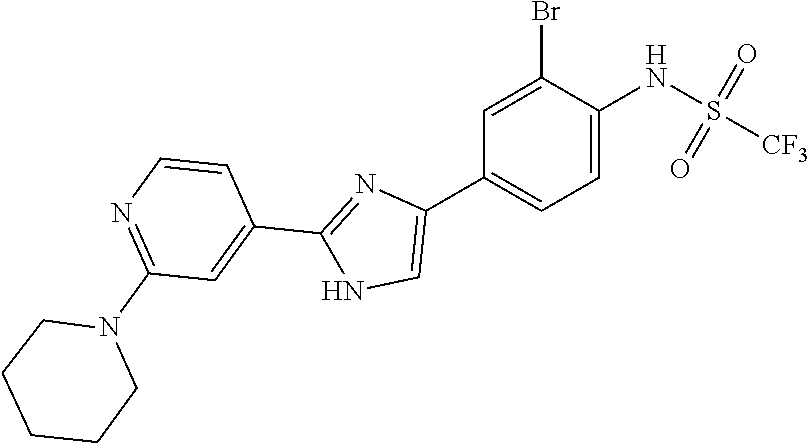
C1=C(NS(=O)(=O)[CF3])C(Br)=CC(C2=CNC(C3=CC(N4CCCCC4)=NC=C3)=N2)=C1
